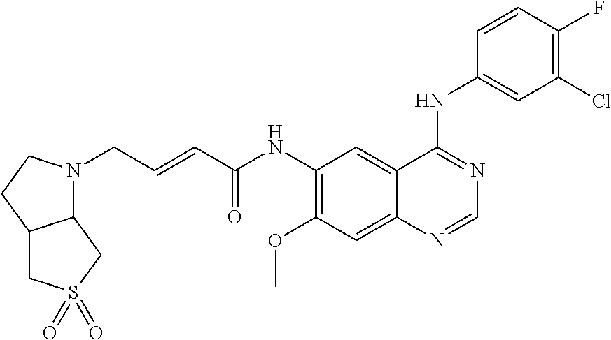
C(C=CC(NC1=C(OC)C=C2C(=C1)C(NC1=CC(Cl)=C(F)C=C1)=NC=N2)=O)N1C2C(CC1)CS(=O)(=O)C2
